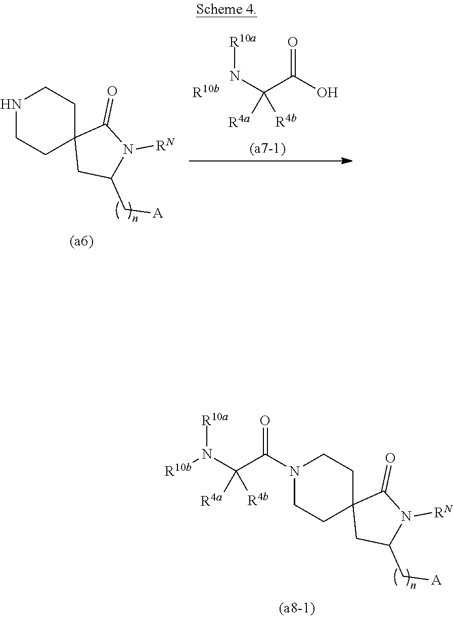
N1(C(C(N([R10b])[R10a])([R4a])[R4b])=O)CCC2(CC1)CC(C[A])N([RN])C2=O.N1CCC2(CC1)CC(C[A])N([RN])C2=O.[R10a]NC([R4a])(C(O)=O)[R4b].[R10b]
